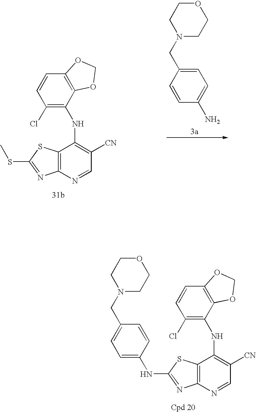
C12=C(N=CC([CN])=C1NC1=C(Cl)C=CC3=C1OCO3)N=C(SC)S2.C1=C(CN2CCOCC2)C=CC(N)=C1.C12=C(N=CC([CN])=C1NC1=C(Cl)C=CC3=C1OCO3)N=C(NC1=CC=C(CN3CCOCC3)C=C1)S2
